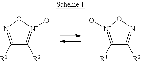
C1([R1])=NO[N+]([O-])=C1[R2].C1([R2])=NO[N+]([O-])=C1[R1]
